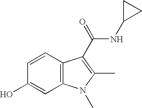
C1(O)=CC2=C(C=C1)C(C(NC1CC1)=O)=C(C)N2C
